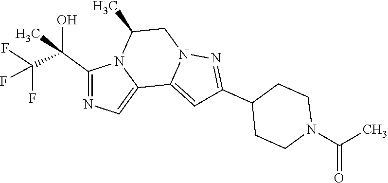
C1(C(C(F)(F)F)(O)C)=NC=C2N1C(C)CN1C2=CC(C2CCN(C(C)=O)CC2)=N1
